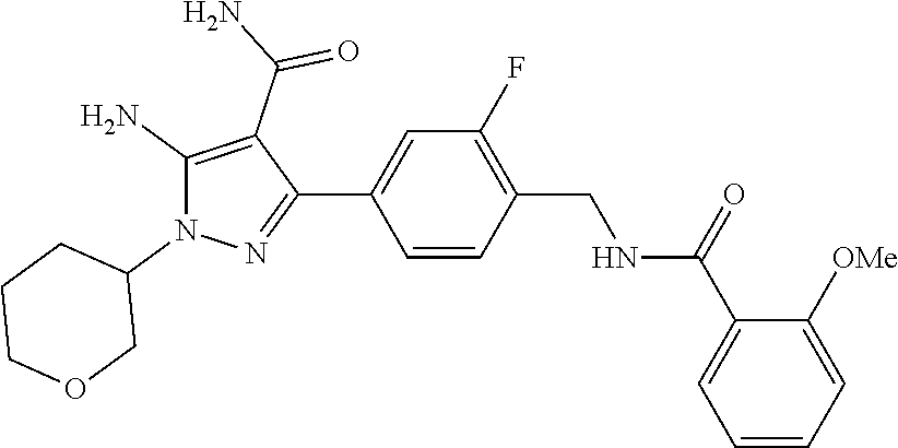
C1=CC(C2=NN(C3CCCOC3)C(N)=C2C(N)=O)=CC(F)=C1CNC(C1=CC=CC=C1[OMe])=O
